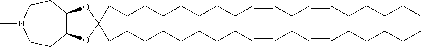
C12C(CCN(C)CC1)OC(CCCCCCCCC=CCC=CCCCCC)(CCCCCCCCC=CCC=CCCCCC)O2
